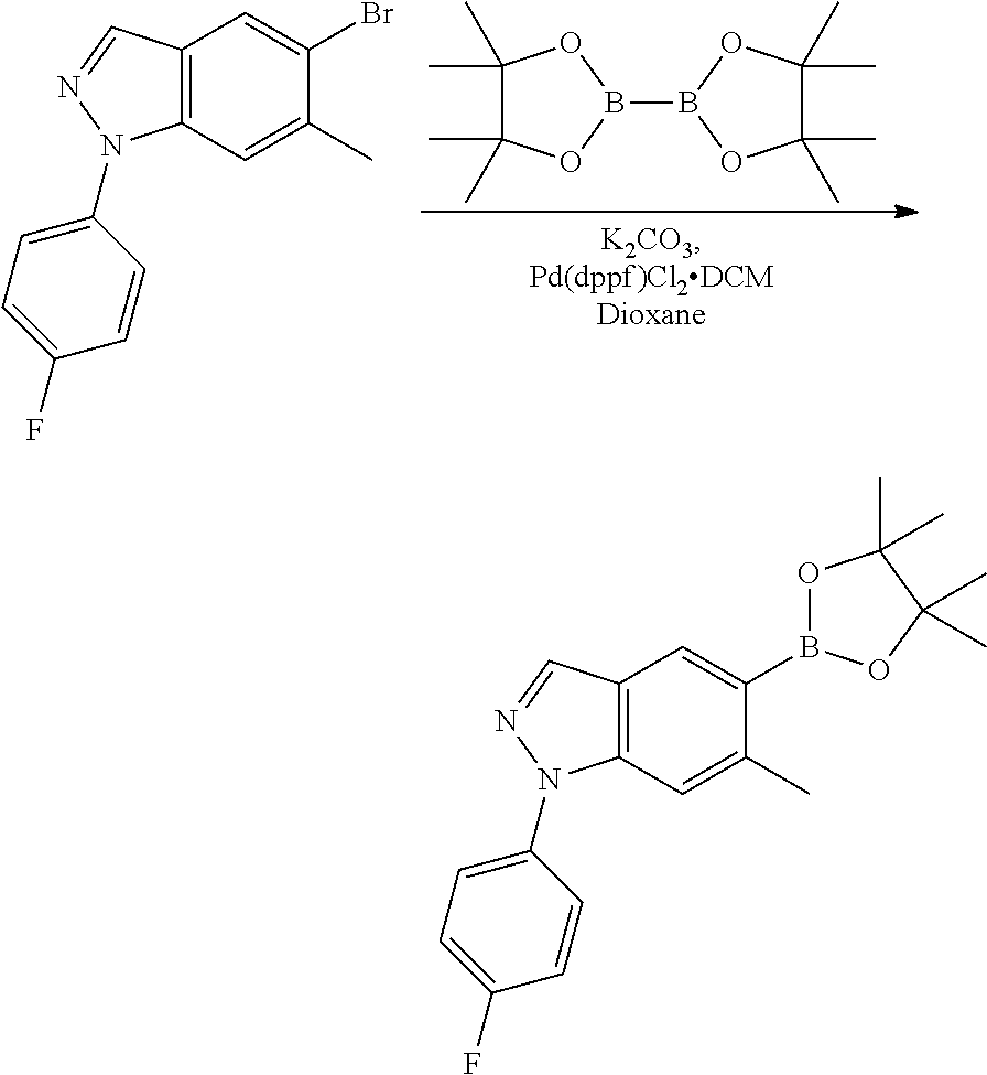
C1(C)(C)C(C)(C)OB(B2OC(C)(C)C(C)(C)O2)O1.C12=C(C=C(C)C(Br)=C1)N(C1=CC=C(F)C=C1)N=C2.C12=C(C=C(C)C(B3OC(C)(C)C(C)(C)O3)=C1)N(C1=CC=C(F)C=C1)N=C2
